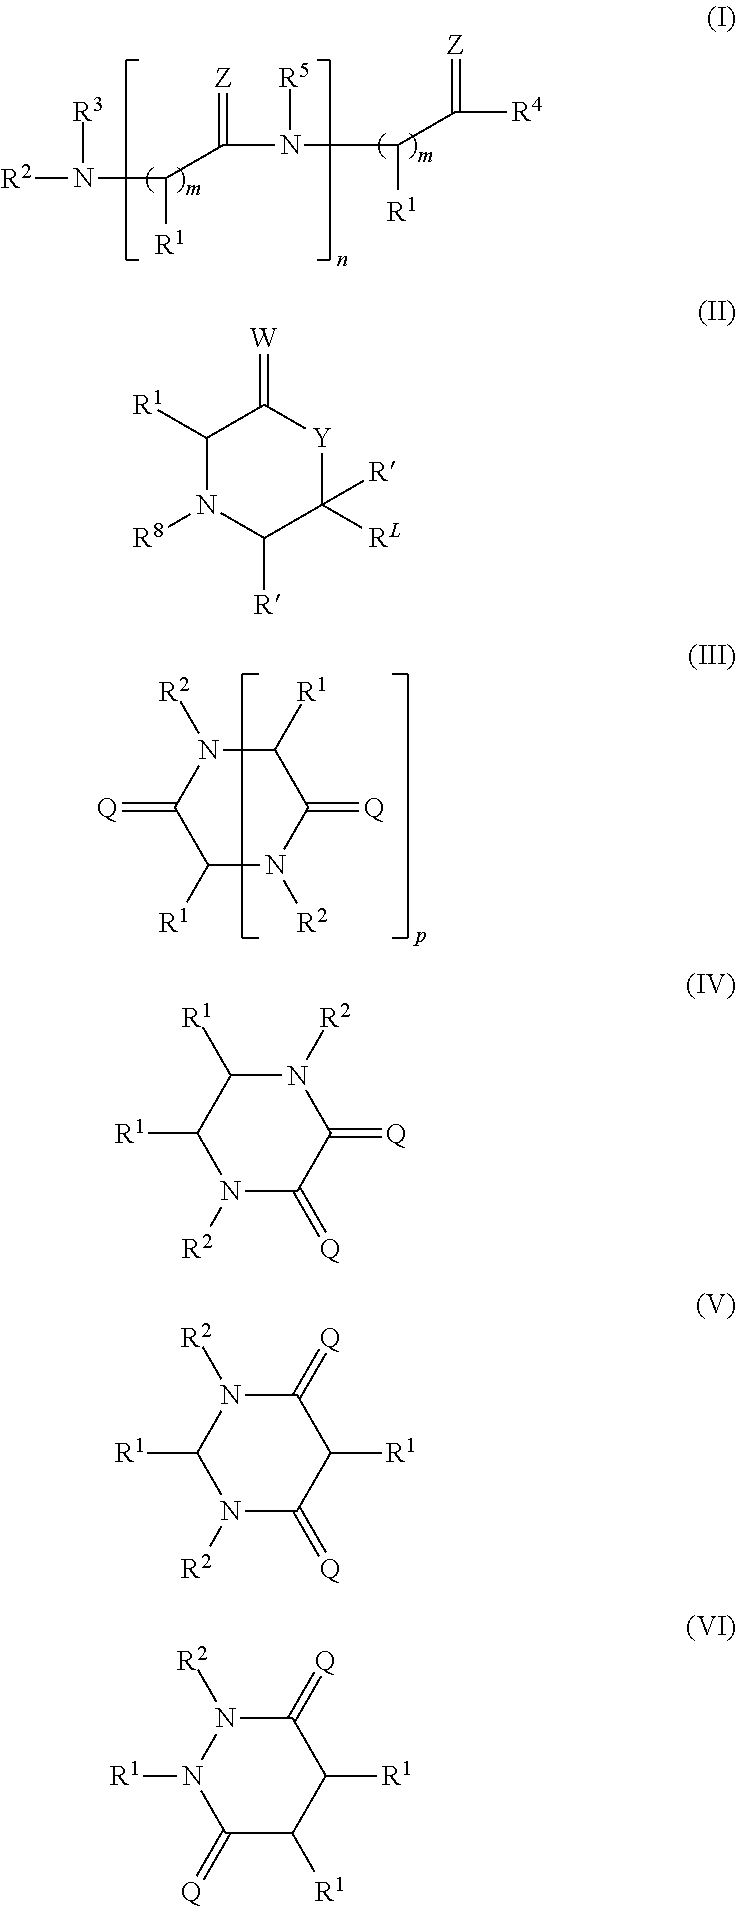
[R2]N([R3])C([R1])C(=[Z])N(C([R1])C(=[Z])[R4])[R5].C1([R1])N([R2])C(=[Q])C([R1])N([R2])C1=[Q].C1([R1])N([R8])C([R])C([RL])([R])[Y]C1=[W].N1([R2])C(=[Q])C(=[Q])N([R2])C([R1])C1[R1].N1([R2])C(=[Q])C([R1])C(=[Q])N([R2])C1[R1].C1(=[Q])C([R1])C([R1])C(=[Q])N([R2])N1[R1]
